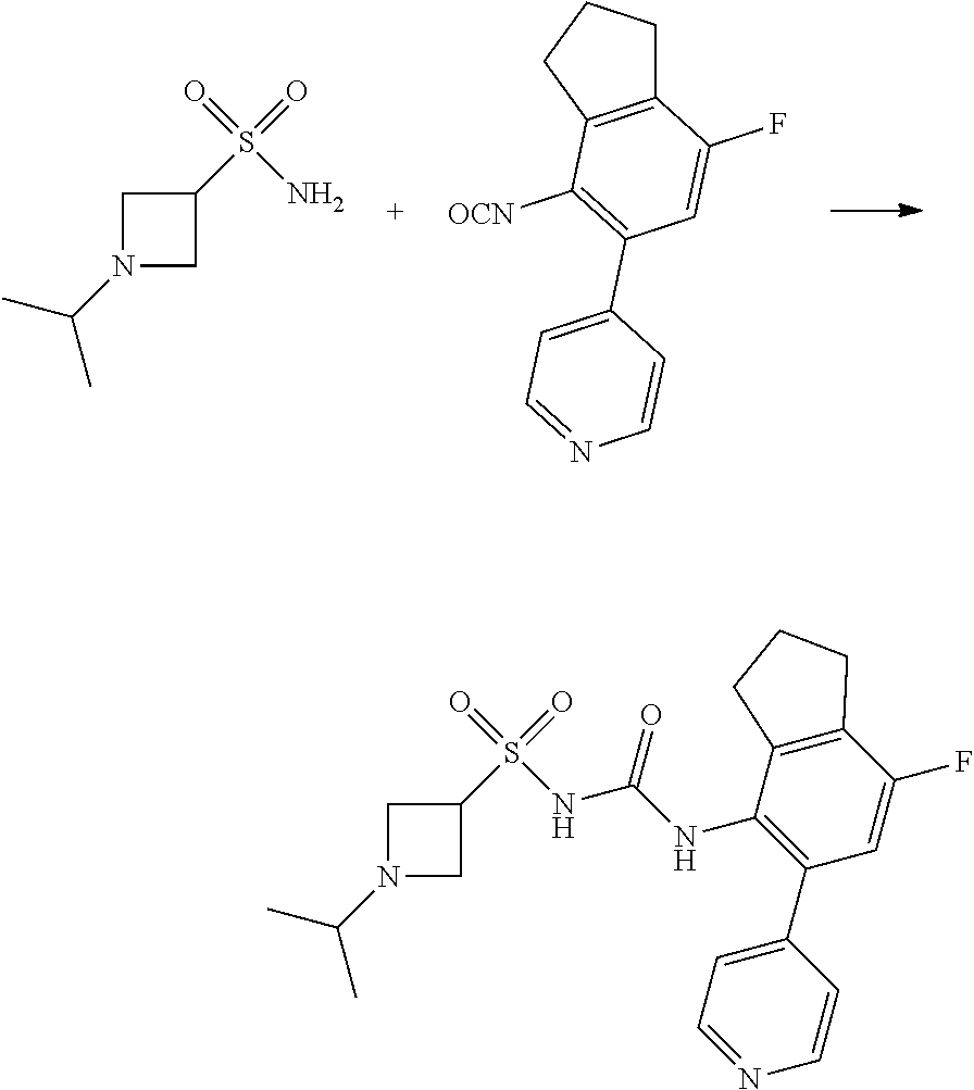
O=S(N)(=O)C1CN(C(C)C)C1.C1([OCN])=C(C2=CC=NC=C2)C=C(F)C2=C1CCC2.O=S(NC(=O)NC1=C(C2=CC=NC=C2)C=C(F)C2=C1CCC2)(=O)C1CN(C(C)C)C1
